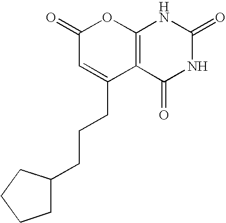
C1(=O)C=C(CCCC2CCCC2)C2=C(O1)NC(=O)NC2=O
